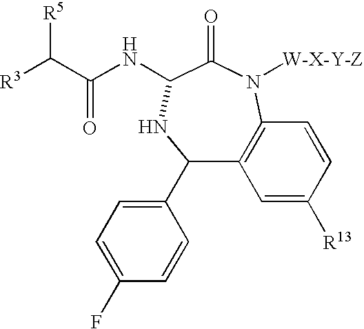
[R5]C(C(NC1C(=O)N([W-X-Y-Z])C2=C(C(C3=CC=C(F)C=C3)N1)C=C([R13])C=C2)=O)[R3]
